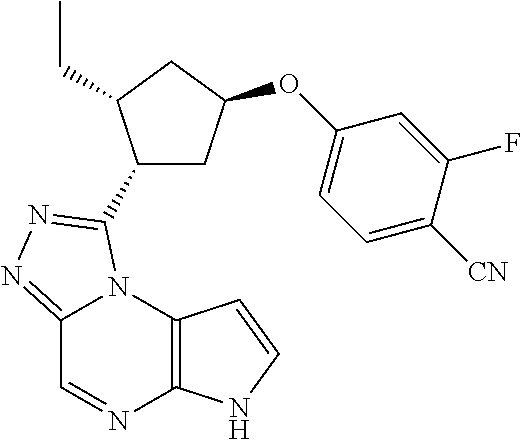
C12=NN=C(C3CC(OC4=CC=C([CN])C(F)=C4)CC3CC)N1C1=C(N=C2)NC=C1
